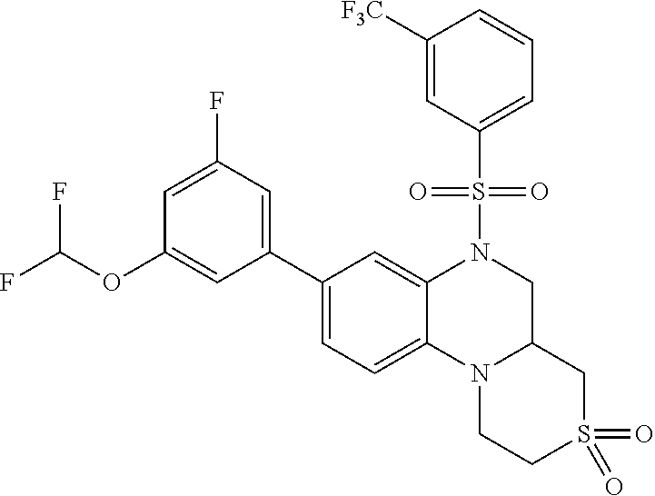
C1(S(=O)(=O)N2C3=CC(C4=CC(F)=CC(OC(F)F)=C4)=CC=C3N3C(CS(=O)(=O)CC3)C2)=CC=CC([F3C])=C1
